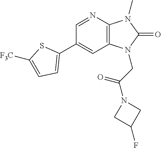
C1(C2=CC=C([F3C])S2)=CC2=C(N=C1)N(C)C(=O)N2CC(=O)N1CC(F)C1
